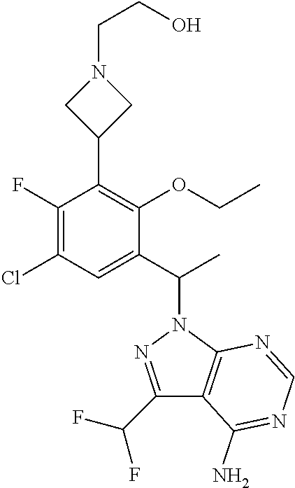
C1(C(C)N2N=C(C(F)F)C3=C2N=CN=C3N)=CC(Cl)=C(F)C(C2CN(CCO)C2)=C1OCC
